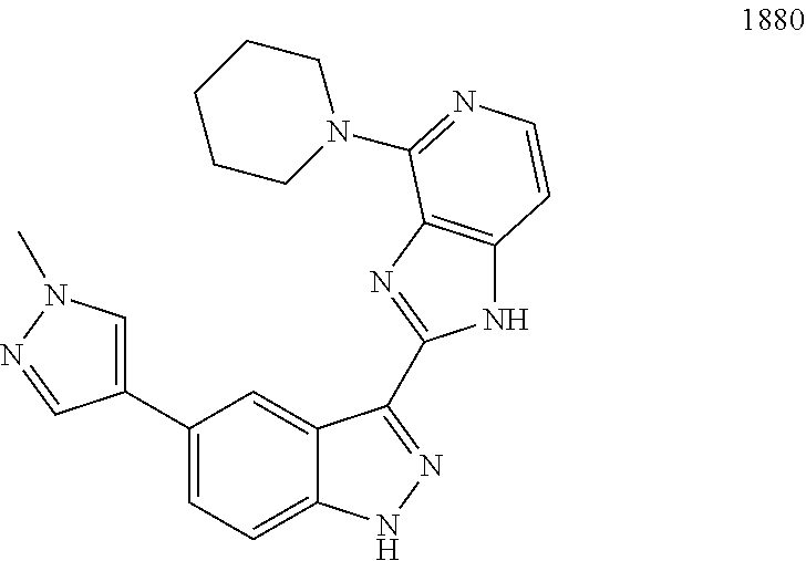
C1(C2=CC=C3C(=C2)C(C2=NC4=C(N2)C=CN=C4N2CCCCC2)=NN3)=CN(C)N=C1
